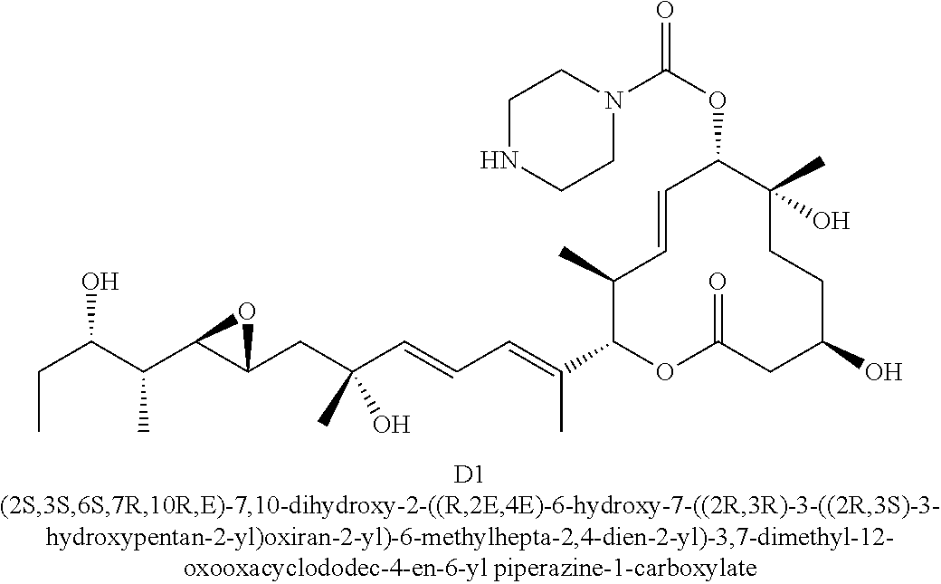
C1NCCN(C(OC2C(C)(O)CCC(O)CC(=O)OC(C(=CC=CC(CC3C(C(C(CC)O)C)O3)(C)O)C)C(C)C=C2)=O)C1
